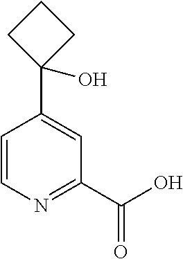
C1=CN=C(C(=O)O)C=C1C1(O)CCC1
